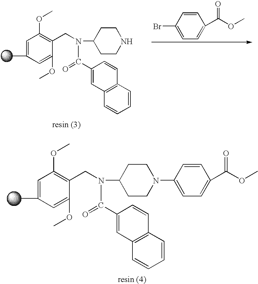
CC1=CC(OC)=C(CN(C2CCNCC2)C(C2=CC3=C(C=C2)C=CC=C3)=O)C(OC)=C1.C1=CC(Br)=CC=C1C(OC)=O.CC1=CC(OC)=C(CN(C2CCN(C3=CC=C(C(=O)OC)C=C3)CC2)C(C2=CC3=C(C=C2)C=CC=C3)=O)C(OC)=C1
